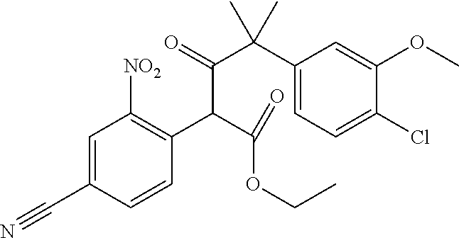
C1(C(C(=O)C(C2=C([NO2])C=C(C#N)C=C2)C(OCC)=O)(C)C)=CC=C(Cl)C(OC)=C1
